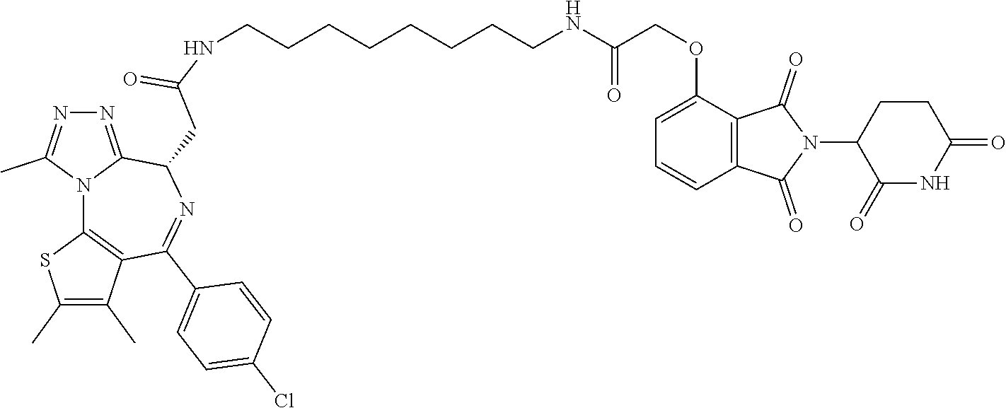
C(CCCCCCCNC(COC1=CC=CC2=C1C(=O)N(C1C(=O)NC(=O)CC1)C2=O)=O)NC(CC1C2=NN=C(C)N2C2=C(C(C)=C(C)S2)C(C2=CC=C(Cl)C=C2)=N1)=O
